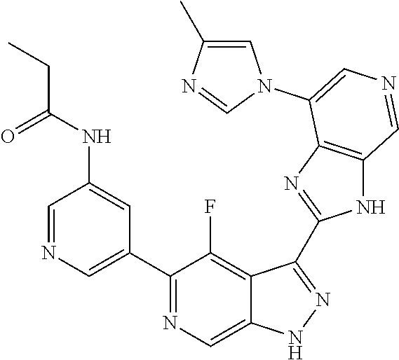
C1(C2=CN=CC(NC(CC)=O)=C2)=NC=C2C(=C1F)C(C1=NC3=C(N1)C=NC=C3N1C=C(C)N=C1)=NN2
